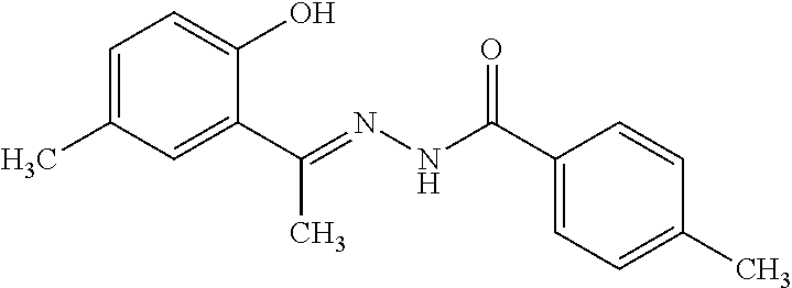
C1=C(C)C=C(C(=NNC(C2=CC=C(C)C=C2)=O)C)C(O)=C1
